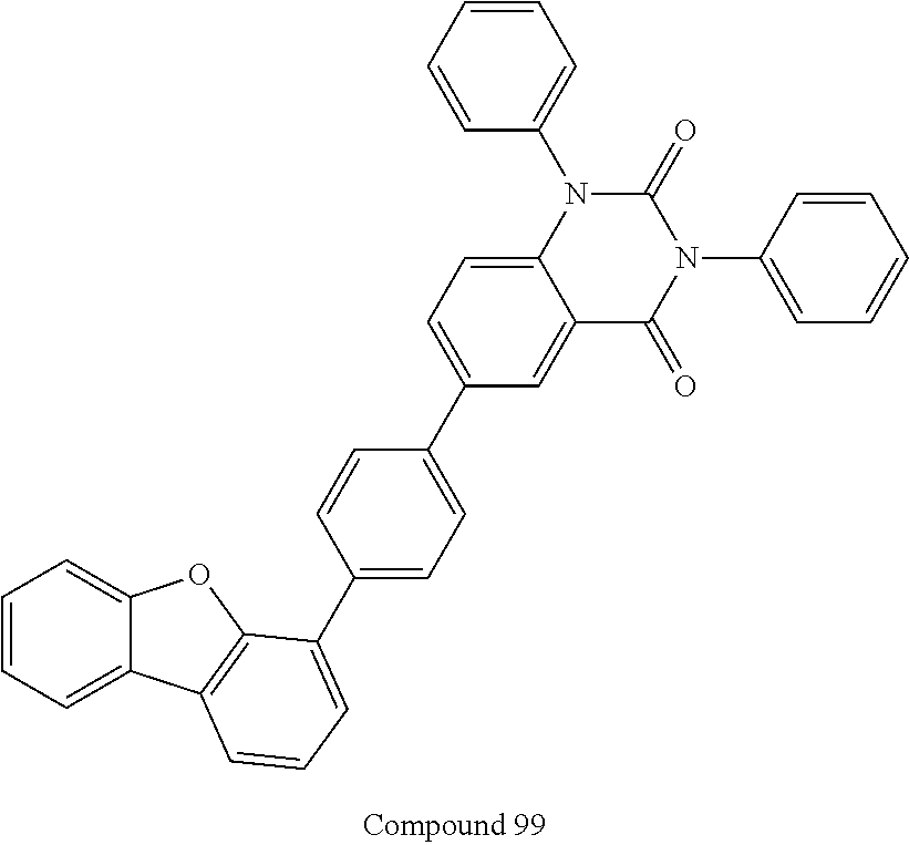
C1=CC=C2C(=C1)OC1=C2C=CC=C1C1=CC=C(C2=CC=C3C(=C2)C(=O)N(C2=CC=CC=C2)C(=O)N3C2=CC=CC=C2)C=C1
